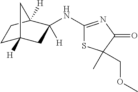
C1C2([H])CC(NC3=NC(=O)C(C)(COC)S3)([H])C([H])(C1)C2
